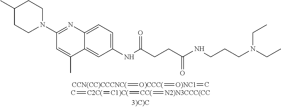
C1(C)CCN(C2=NC3=CC=C(NC(CCC(NCCCN(CC)CC)=O)=O)C=C3C(C)=C2)CC1.[CCN(CC)CCCNC(]=[O)CCC(]=[O)NC1]=C.C=[C2C(]=[C1)C(]=[CC(]=[N2)N3CCC(CC]
